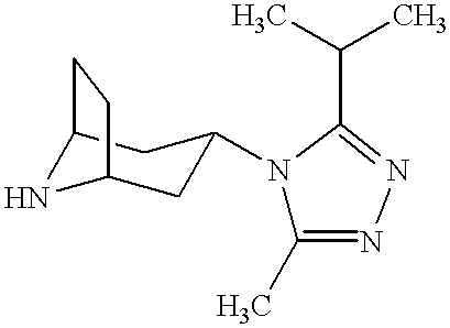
C12NC(CC(N3C(C)=NN=C3C(C)C)C1)CC2
